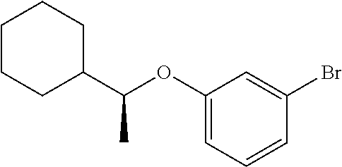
C1CCC(C(OC2=CC=CC(Br)=C2)C)CC1
